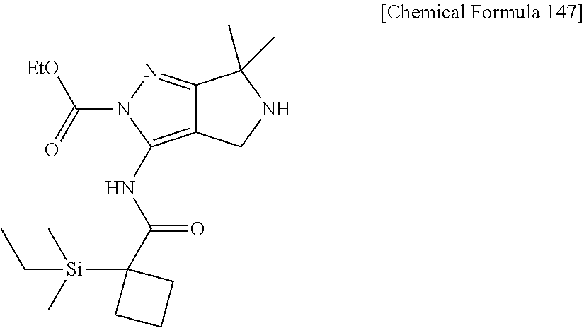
C12=NN(C(=O)[EtO])C(NC(C3([Si](CC)(C)C)CCC3)=O)=C1CNC2(C)C
